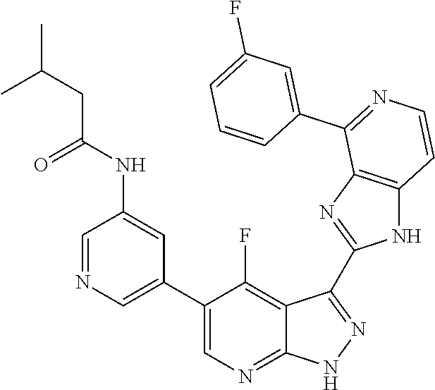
C1=NC=C(C2=CN=C3C(=C2F)C(C2=NC4=C(N2)C=CN=C4C2=CC(F)=CC=C2)=NN3)C=C1NC(CC(C)C)=O
